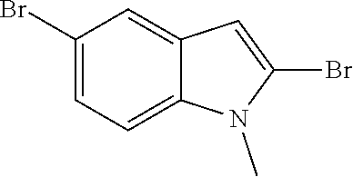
C1=C(Br)C=C2C=C(Br)N(C)C2=C1
